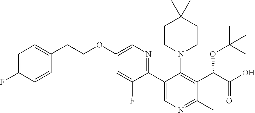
C1CN(C2=C(C(C(O)=O)OC(C)(C)C)C(C)=NC=C2C2=NC=C(OCCC3=CC=C(F)C=C3)C=C2F)CCC1(C)C
